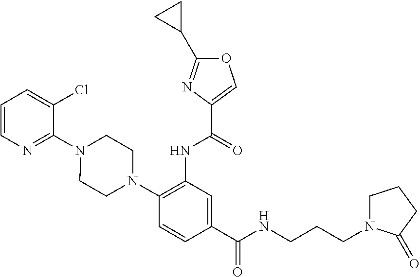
C1=CN=C(N2CCN(C3=C(NC(C4=COC(C5CC5)=N4)=O)C=C(C(NCCCN4CCCC4=O)=O)C=C3)CC2)C(Cl)=C1
